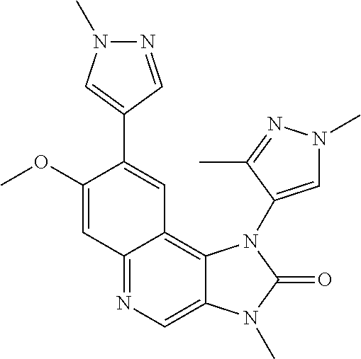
C1(OC)=CC2=NC=C3C(=C2C=C1C1=CN(C)N=C1)N(C1=CN(C)N=C1C)C(=O)N3C
